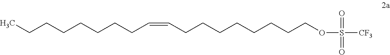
CCCCCCCCC=CCCCCCCCCOS(=O)(=O)[CF3]
